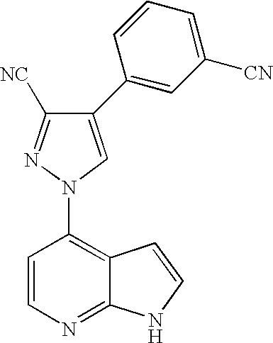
C1=CN=C2C(=C1N1C=C(C3=CC([CN])=CC=C3)C([NC])=N1)C=CN2
